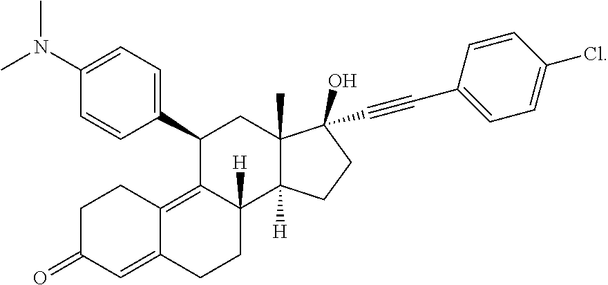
C1=CC(N(C)C)=CC=C1C1CC2(C)C([H])(C3([H])CCC4=CC(=O)CCC4=C13)CCC2(O)C#CC1=CC=C(Cl)C=C1
